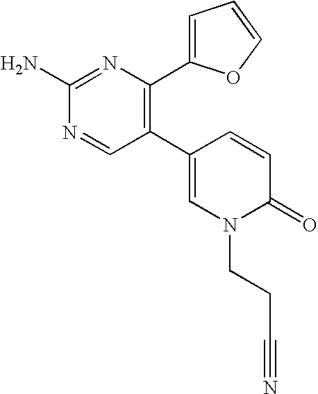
C1(C2=C(C3=CC=CO3)N=C(N)N=C2)=CN(CCC#N)C(=O)C=C1
